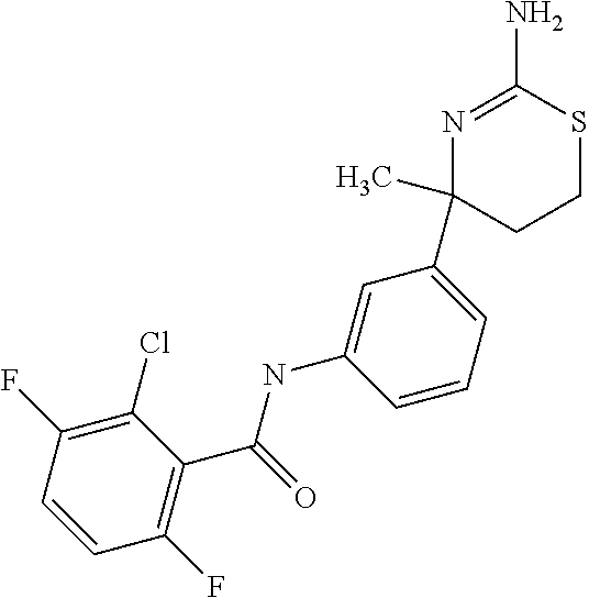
C1(C(=O)NC2=CC(C3(C)CCSC(N)=N3)=CC=C2)=C(F)C=CC(F)=C1Cl
